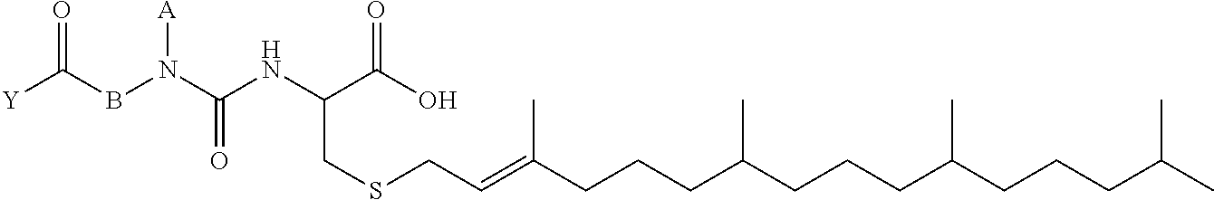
[Y]C(BN(C(NC(C(O)=O)CSCC=C(CCCC(CCCC(CCCC(C)C)C)C)C)=O)[A])=O
